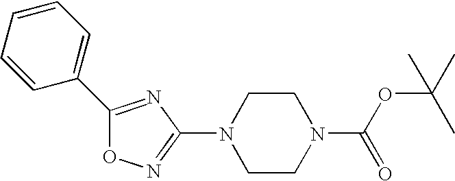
C1CN(C2=NOC(C3=CC=CC=C3)=N2)CCN1C(OC(C)(C)C)=O
